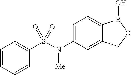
C1(N(S(C2=CC=CC=C2)(=O)=O)[Me])=CC=C2C(=C1)COB2O
